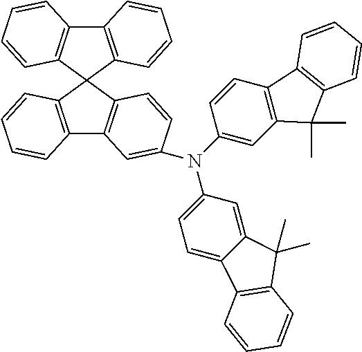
C12=C(C3(C4=C1C=CC=C4)C1=C(C4=C3C=CC(N(C3=CC5=C(C=C3)C3=C(C5(C)C)C=CC=C3)C3=CC=C5C(=C3)C(C)(C)C3=C5C=CC=C3)=C4)C=CC=C1)C=CC=C2
